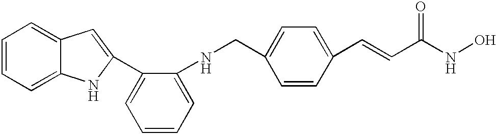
C1(NCC2=CC=C(C=CC(NO)=O)C=C2)=CC=CC=C1C1=CC2=CC=CC=C2N1
